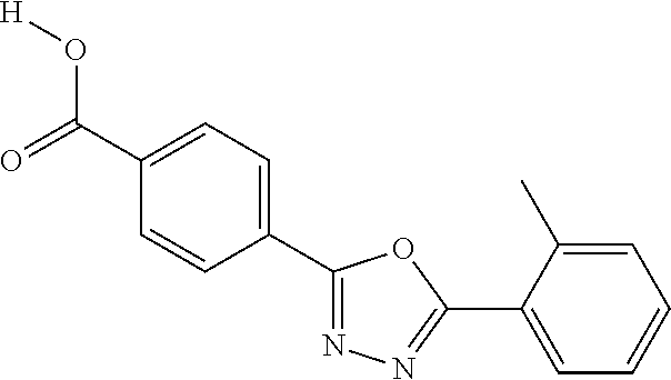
[H]OC(C1=CC=C(C2=NN=C(C3=CC=CC=C3C)O2)C=C1)=O
